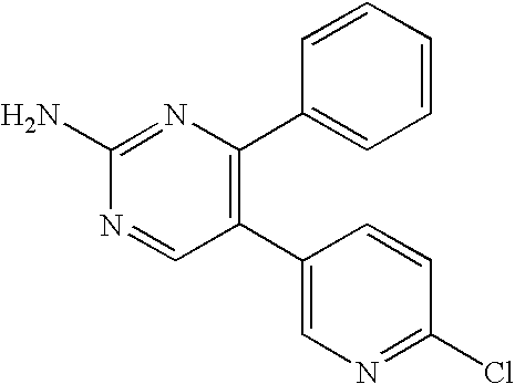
C1(C2=C(C3=CC=CC=C3)N=C(N)N=C2)=CN=C(Cl)C=C1
